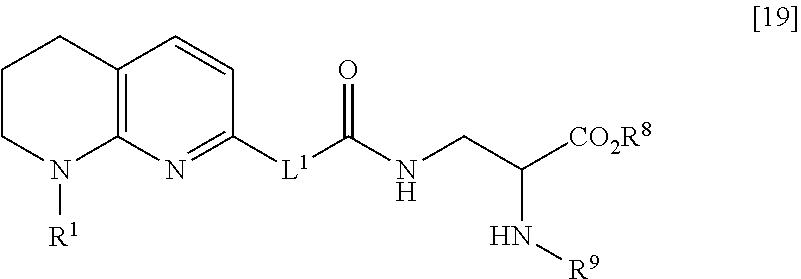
C1CN([R1])C2=C(C1)C=CC([L1]C(NCC([CO2R8])N[R9])=O)=N2
